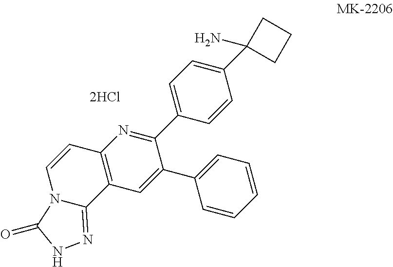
C12=C(C=C(C3=CC=CC=C3)C(C3=CC=C(C4(N)CCC4)C=C3)=N1)C1=NNC(=O)N1C=C2
